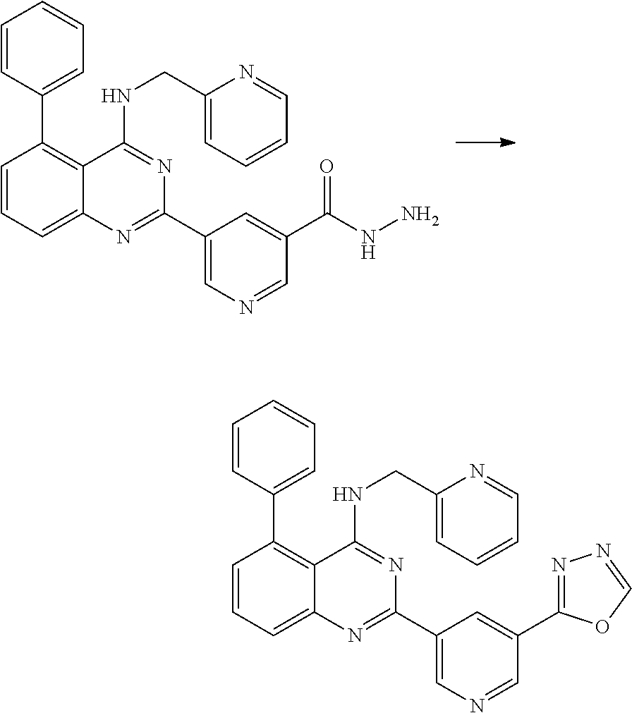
C1(C2=C3C(=CC=C2)N=C(C2=CN=CC(C(NN)=O)=C2)N=C3NCC2=CC=CC=N2)=CC=CC=C1.C1(C2=C3C(=CC=C2)N=C(C2=CN=CC(C4=NN=CO4)=C2)N=C3NCC2=CC=CC=N2)=CC=CC=C1
